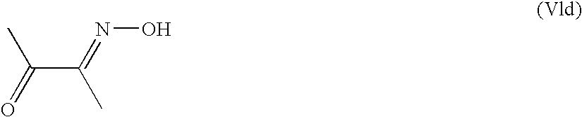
C(C(=NO)C)(C)=O
